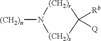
[(CH2)n]N1[(CH2)s]C([Rb])([Q])[(CH2)r]1
